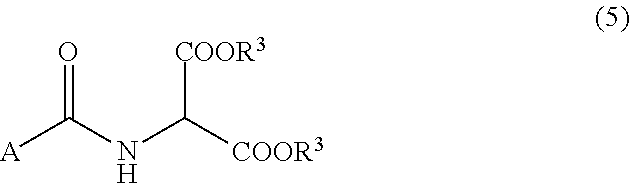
[A]C(NC([COOR3])[COOR3])=O
